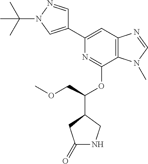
C1(C2=CC3=C(C(OC(C4CC(=O)NC4)COC)=N2)N(C)C=N3)=CN(C(C)(C)C)N=C1
